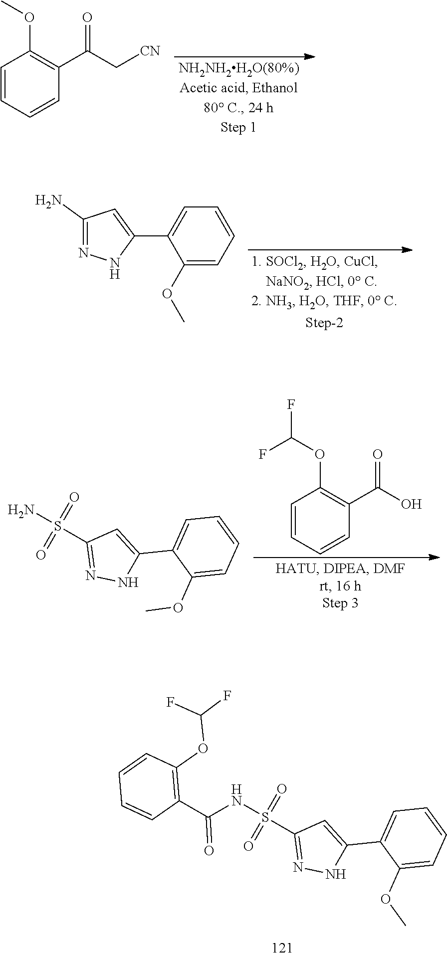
S(=O)(C1=NNC(C2=CC=CC=C2OC)=C1)(NC(=O)C1=C(OC(F)F)C=CC=C1)=O.C1=CC=CC(C(=O)C[CN])=C1OC.C1(N)=NNC(C2=CC=CC=C2OC)=C1.C1=CC=CC(C(O)=O)=C1OC(F)F.S(=O)(C1=NNC(C2=CC=CC=C2OC)=C1)(N)=O
